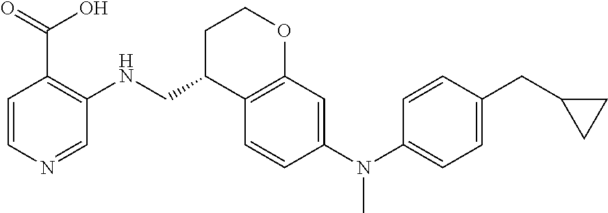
C1=CN=CC(NCC2C3=C(OCC2)C=C(N(C2=CC=C(CC4CC4)C=C2)C)C=C3)=C1C(=O)O
